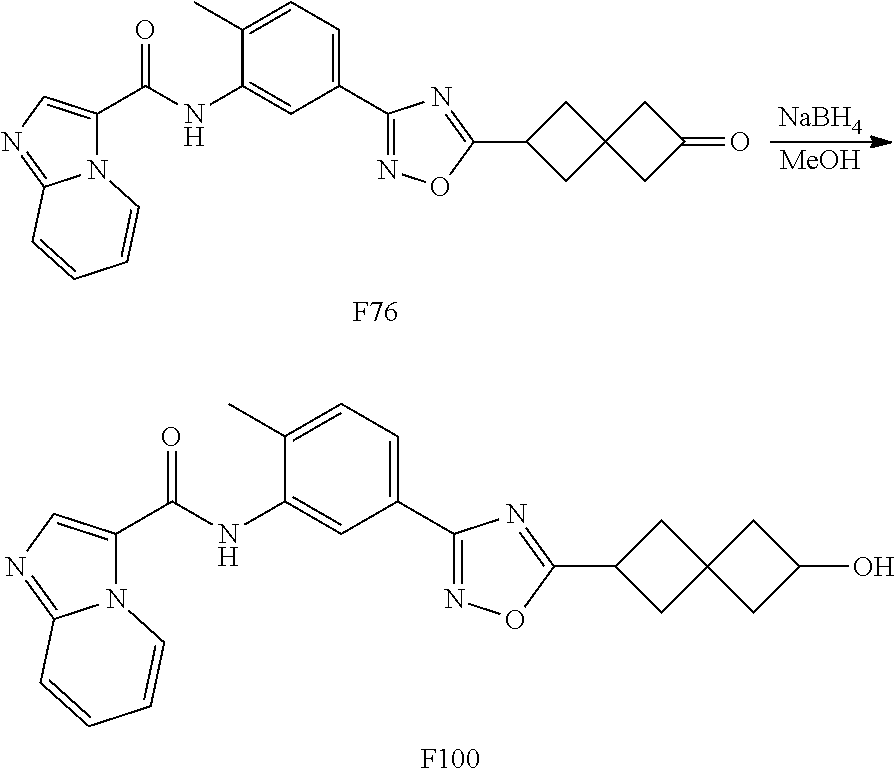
[F76].N12C(C(NC3=CC(C4=NOC(C5CC6(C5)CC(=O)C6)=N4)=CC=C3C)=O)=CN=C1C=CC=C2.[NaBH4].[MeOH].[F100].N12C(C(NC3=CC(C4=NOC(C5CC6(C5)CC(O)C6)=N4)=CC=C3C)=O)=CN=C1C=CC=C2
